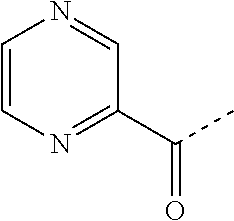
C1=CN=C(C(C)=O)C=N1
